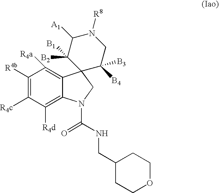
C1([R4b])=C([R4c])C([R4d])=C2C(=C1[R4a])C1(CN2C(NCC2CCOCC2)=O)C([B4])([B3])CN([R8])C([A1])C1([B1])[B2]
